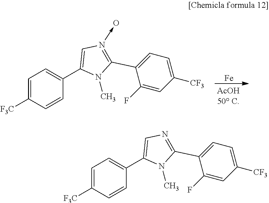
C1=C([F3C])C=CC(C2=CN(->O)=C(C3=CC=C([CF3])C=C3F)N2C)=C1.[Fe].C1=C([F3C])C=CC(C2=CN=C(C3=CC=C([CF3])C=C3F)N2C)=C1
